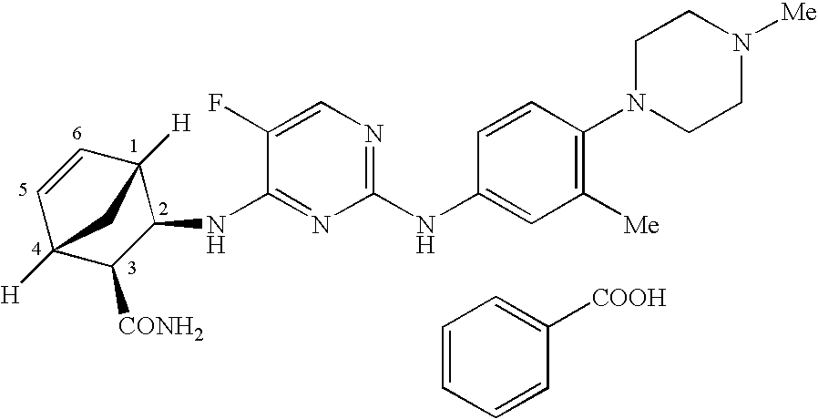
C1=CC2([H])C(NC3=NC(NC4=CC([Me])=C(N5CCN([Me])CC5)C=C4)=NC=C3F)C([CONH2])C1([H])C2.C1=CC=CC([COOH])=C1
